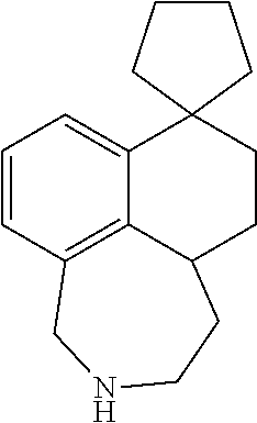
C1=CC2=C3C(=C1)C1(CCC3CCNC2)CCCC1
